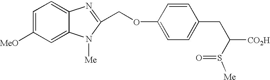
C1=C([MeO])C=C2C(=C1)N=C(COC1=CC=C(CC(S(=O)[Me])[CO2H])C=C1)N2[Me]
